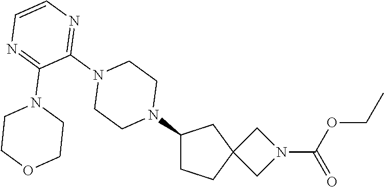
C1CC2(CC1N1CCN(C3=NC=CN=C3N3CCOCC3)CC1)CN(C(=O)OCC)C2
